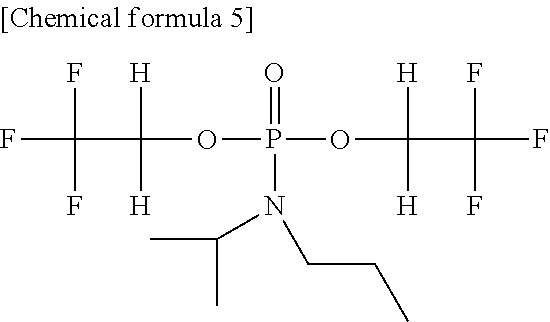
FC(C(OP(OC(C(F)(F)F)([H])[H])(=O)N(C(C)C)CCC)([H])[H])(F)F
